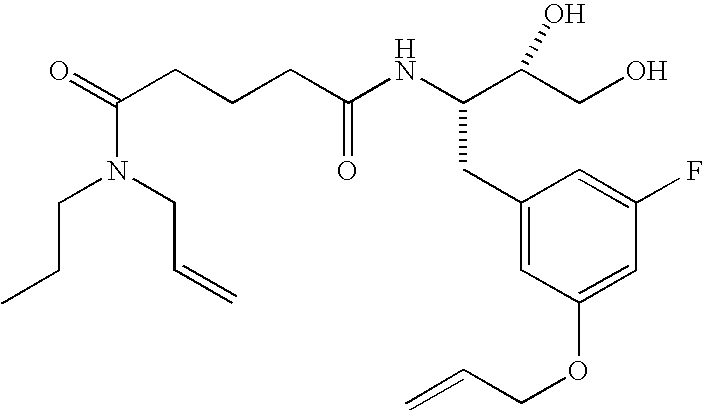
C(CC(NC(C(CO)O)CC1=CC(OCC=C)=CC(F)=C1)=O)CC(=O)N(CC=C)CCC
